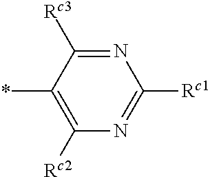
N1=C([Rc3])C(*)=C([Rc2])N=C1[Rc1]
